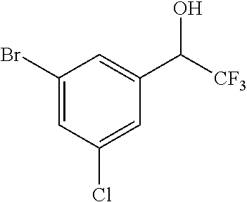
C1(Br)=CC(Cl)=CC(C([CF3])O)=C1
